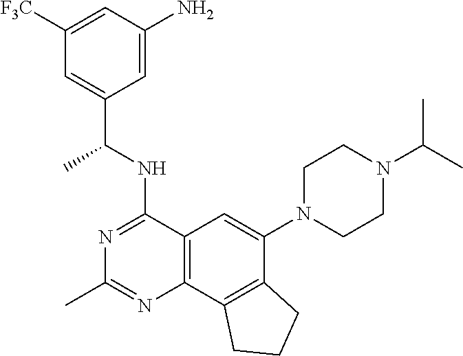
C12=C(C3=C(C(N4CCN(C(C)C)CC4)=C1)CCC3)N=C(C)N=C2NC(C1=CC([F3C])=CC(N)=C1)C
